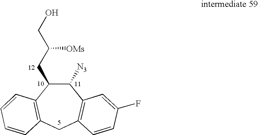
C1([N3])C(CC(CO)[OMs])C2=C(CC3=C1C=C(F)C=C3)C=CC=C2
